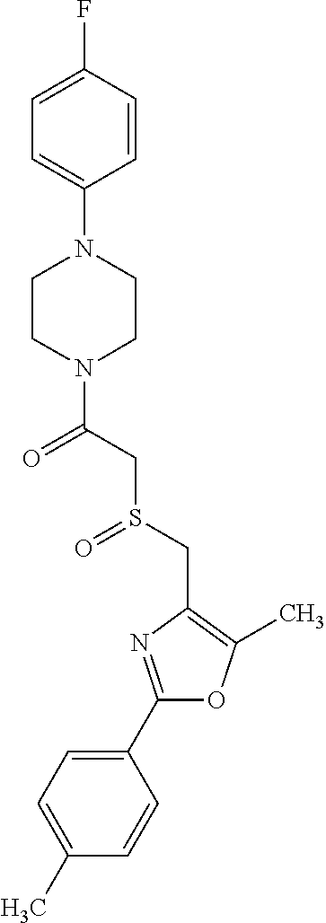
C1(C2=NC(CS(=O)CC(=O)N3CCN(C4=CC=C(F)C=C4)CC3)=C(C)O2)=CC=C(C)C=C1
